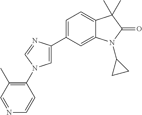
C1(N2C=C(C3=CC=C4C(=C3)N(C3CC3)C(=O)C4(C)C)N=C2)=C(C)C=NC=C1
